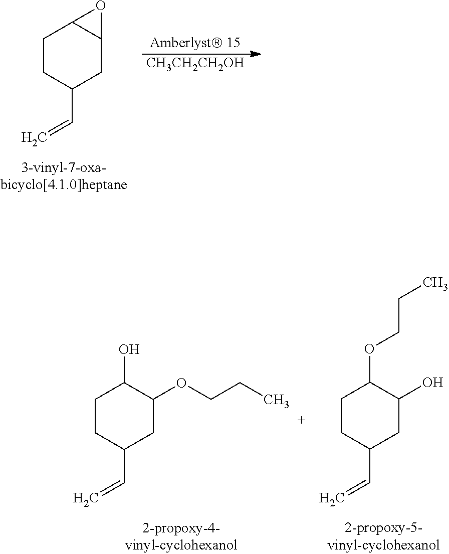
C1CC(C=C)CC2C1O2.[CH3CH2CH2OH].C1CC(C=C)CC(OCCC)C1O.C1CC(C=C)CC(O)C1OCCC
